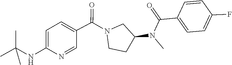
N(C)(C(C1=CC=C(F)C=C1)=O)C1CCN(C(C2=CC=C(NC(C)(C)C)N=C2)=O)C1
